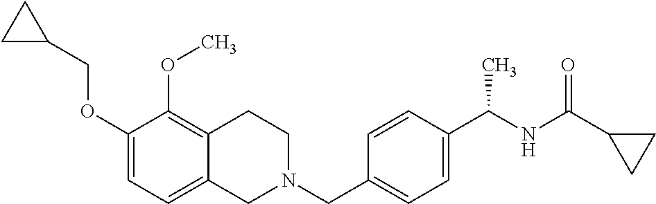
C1(OCC2CC2)=CC=C2C(=C1OC)CCN(CC1=CC=C(C(NC(C3CC3)=O)C)C=C1)C2
